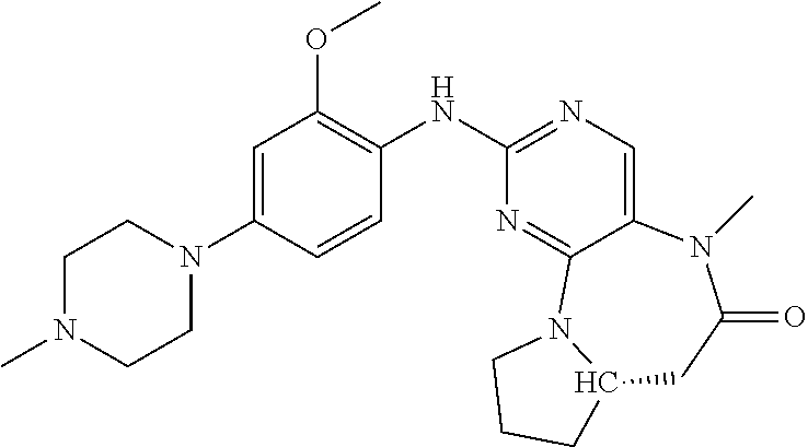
C1N(C)CCN(C2=CC(OC)=C(NC3=NC=C4C(=N3)N3C(CC(=O)N4C)CCC3)C=C2)C1
